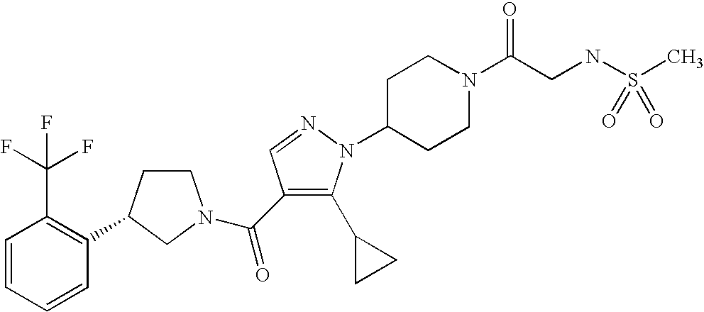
C1=CC=CC(C2CCN(C(=O)C3=C(C4CC4)N(C4CCN(C(CNS(C)(=O)=O)=O)CC4)N=C3)C2)=C1C(F)(F)F
